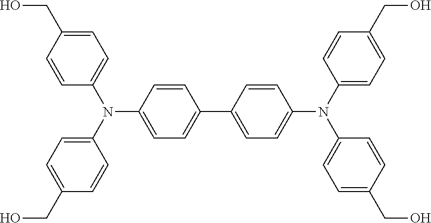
C1(N(C2=CC=C(CO)C=C2)C2=CC=C(C3=CC=C(N(C4=CC=C(CO)C=C4)C4=CC=C(CO)C=C4)C=C3)C=C2)=CC=C(CO)C=C1
